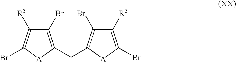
C1(Br)=C(CC2=C(Br)C([R5])=C(Br)[A]2)[A]C(Br)=C1[R5]
